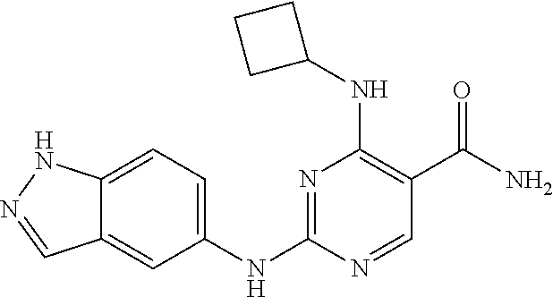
N1=C(NC2=CC=C3C(=C2)C=NN3)N=CC(C(N)=O)=C1NC1CCC1
